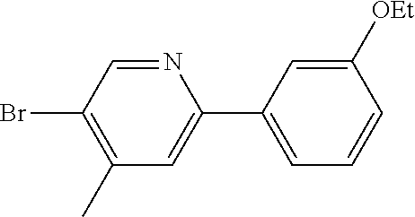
N1=CC(Br)=C(C)C=C1C1=CC=CC([OEt])=C1
